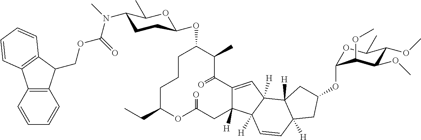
C1CCC(CC)OC(=O)CC2([H])C(=CC3([H])C2([H])C=CC2([H])C3([H])CC(OC3OC(C)C(OC)C(OC)C3OC)C2)C(=O)C(C)C1OC1CCC(N(C)C(=O)OCC2C3=C(C=CC=C3)C3=C2C=CC=C3)C(C)O1
